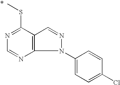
N1=C(SC)C2=C(N=C1)N(C1=CC=C(Cl)C=C1)N=C2
